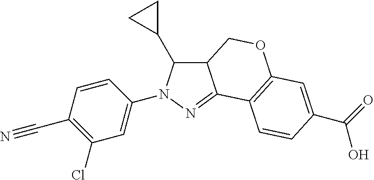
C1=CC(C#N)=C(Cl)C=C1N1C(C2CC2)C2C(=N1)C1=C(OC2)C=C(C(=O)O)C=C1
